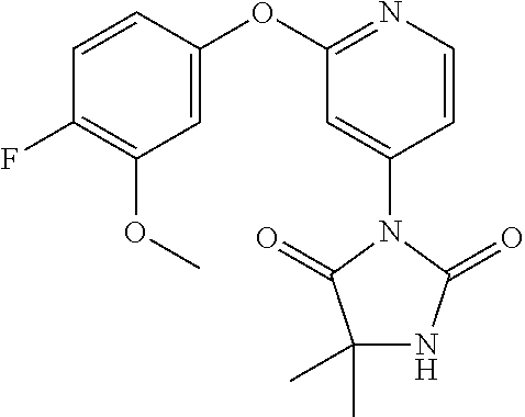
C1(C)(C)NC(=O)N(C2=CC(OC3=CC(OC)=C(F)C=C3)=NC=C2)C1=O
